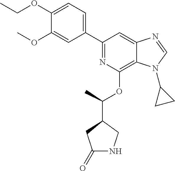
C1(C2=CC=C(OCC)C(OC)=C2)=NC(OC(C2CC(=O)NC2)C)=C2C(=C1)N=CN2C1CC1
